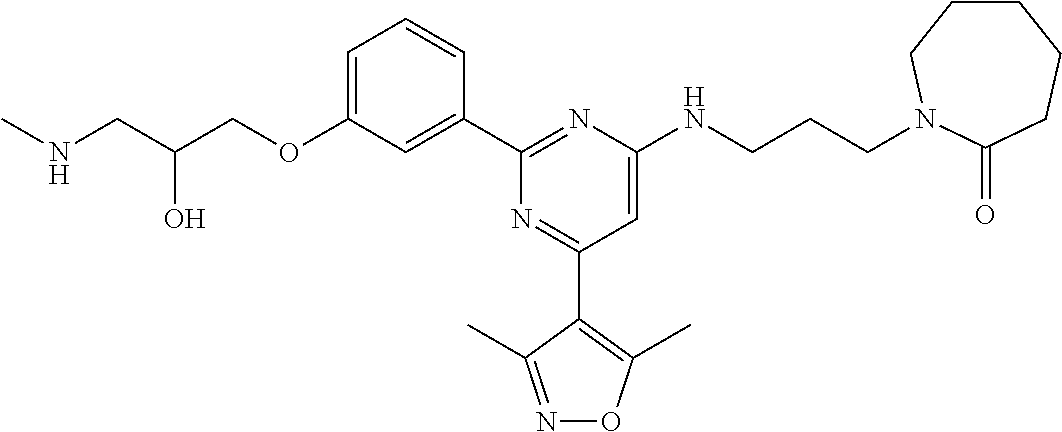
C1=C(OCC(CNC)O)C=C(C2=NC(NCCCN3CCCCCC3=O)=CC(C3=C(C)ON=C3C)=N2)C=C1
